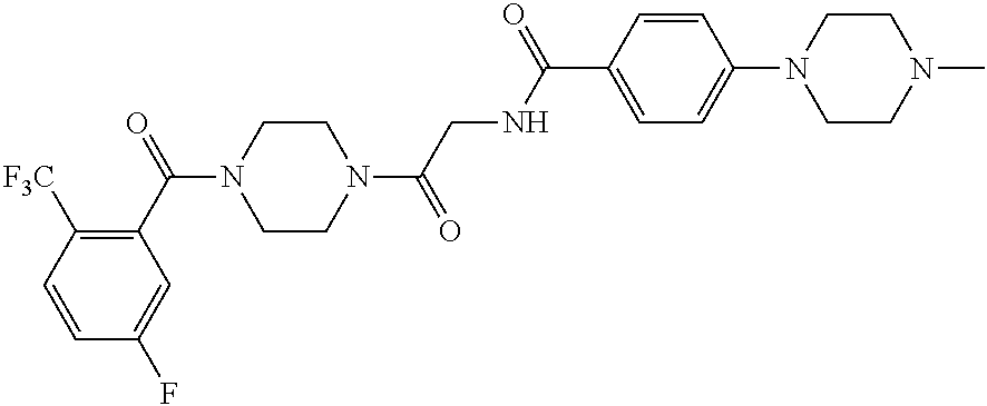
C1(C(=O)N2CCN(C(CNC(C3=CC=C(N4CCN(C)CC4)C=C3)=O)=O)CC2)=C([F3C])C=CC(F)=C1
